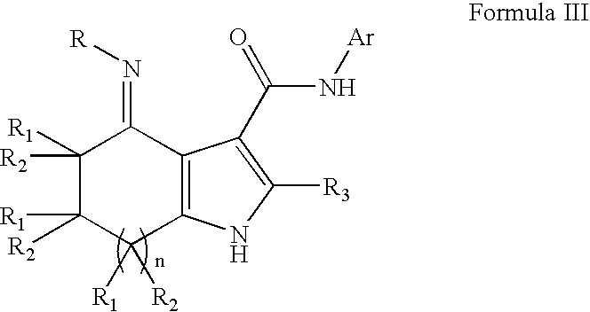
C1([R1])([R2])C([R2])([R1])C([R2])([R1])C2=C(C1=N[R])C(C(N[Ar])=O)=C([R3])N2
